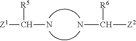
[Z1]C([R5])N.[Z2]C([R6])N
